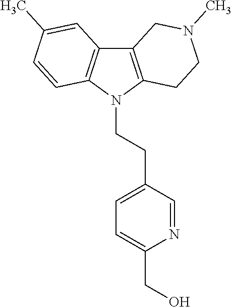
C12=C(N(CCC3=CC=C(CO)N=C3)C3=C1C=C(C)C=C3)CCN(C)C2
